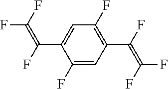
C1(F)=CC(C(F)=C(F)F)=C(F)C=C1C(F)=C(F)F
